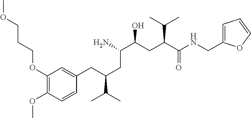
C1(OCCCOC)=C(OC)C=CC(CC(C(C)C)CC(C(CC(C(NCC2=CC=CO2)=O)C(C)C)O)N)=C1
